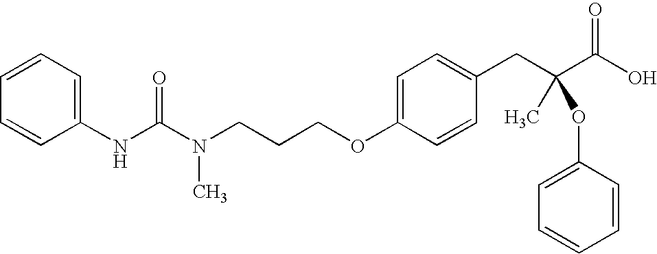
C1=CC=CC(NC(N(CCCOC2=CC=C(CC(C(O)=O)(C)OC3=CC=CC=C3)C=C2)C)=O)=C1
